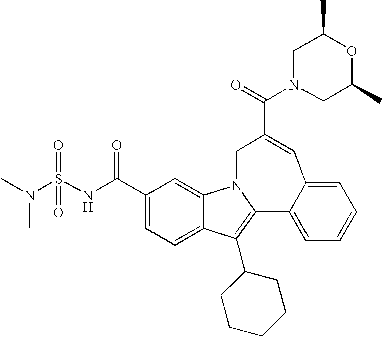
N1(C(=O)C2=CC3=CC=CC=C3C3=C(C4CCCCC4)C4=CC=C(C(=O)NS(N(C)C)(=O)=O)C=C4N3C2)CC(C)OC(C)C1
